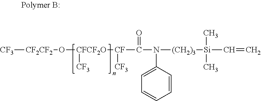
[CF3][CF2CF2]O[CFCF2O]([CF3])[CF]([CF3])C(N([(CH2)3][Si](C=C)(C)C)C1=CC=CC=C1)=O
